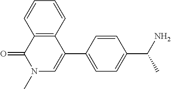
C1=CC=CC2=C1C(=O)N(C)C=C2C1=CC=C(C(N)C)C=C1
